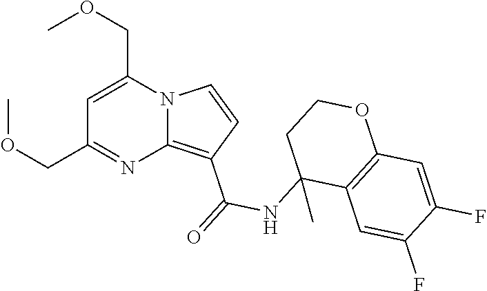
C1=C(COC)N2C(=C(C(=O)NC3(C)C4=C(OCC3)C=C(F)C(F)=C4)C=C2)N=C1COC
